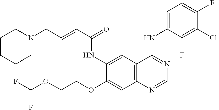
C12=C(C=C(NC(C=CCN3CCCCC3)=O)C(OCCOC(F)F)=C1)C(NC1=CC=C(F)C(Cl)=C1F)=NC=N2
